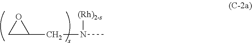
C1C(CN(C)[(Rh)2-s])O1
